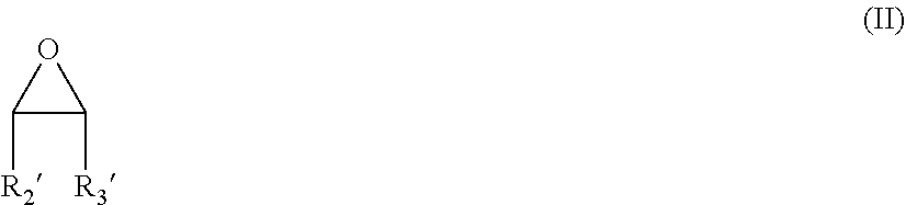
C1([R2])C([R3])O1
